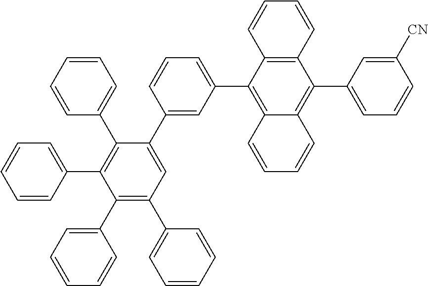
C1=CC=C(C2=C(C3=CC=CC=C3)C(C3=CC(C4=C5C(=C(C6=CC=CC([CN])=C6)C6=C4C=CC=C6)C=CC=C5)=CC=C3)=CC(C3=CC=CC=C3)=C2C2=CC=CC=C2)C=C1
